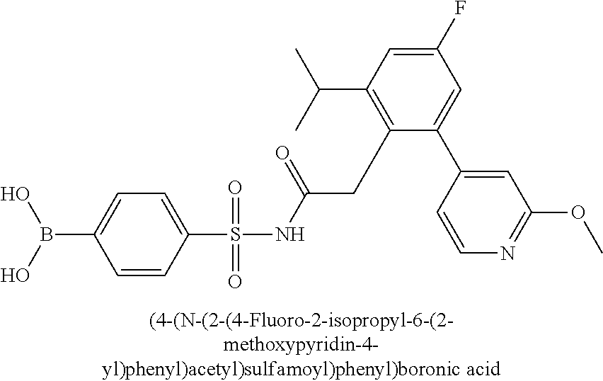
C1(S(NC(CC2=C(C(C)C)C=C(F)C=C2C2=CC(OC)=NC=C2)=O)(=O)=O)=CC=C(B(O)O)C=C1
